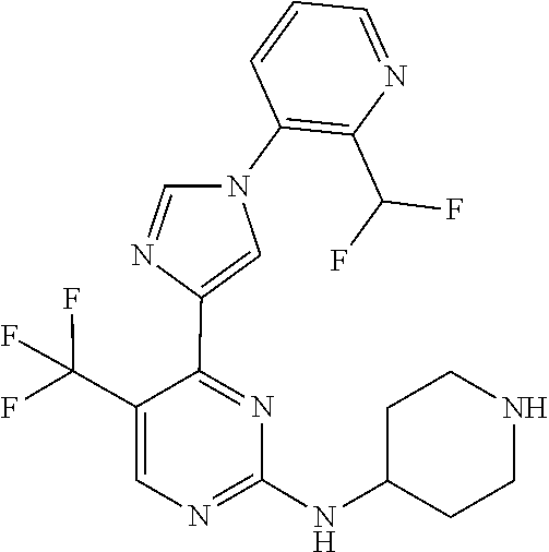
C1(NC2CCNCC2)=NC=C(C(F)(F)F)C(C2=CN(C3=C(C(F)F)N=CC=C3)C=N2)=N1
